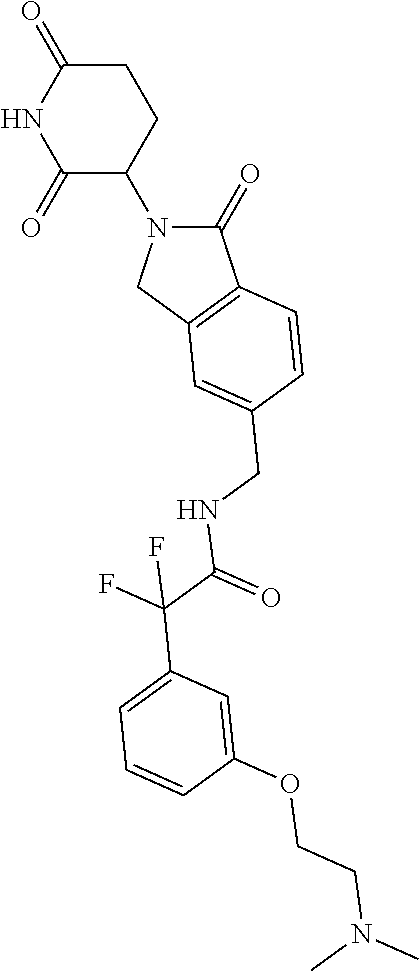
C1(=O)N(C2CCC(=O)NC2=O)CC2=C1C=CC(CNC(=O)C(F)(F)C1=CC=CC(OCCN(C)C)=C1)=C2
